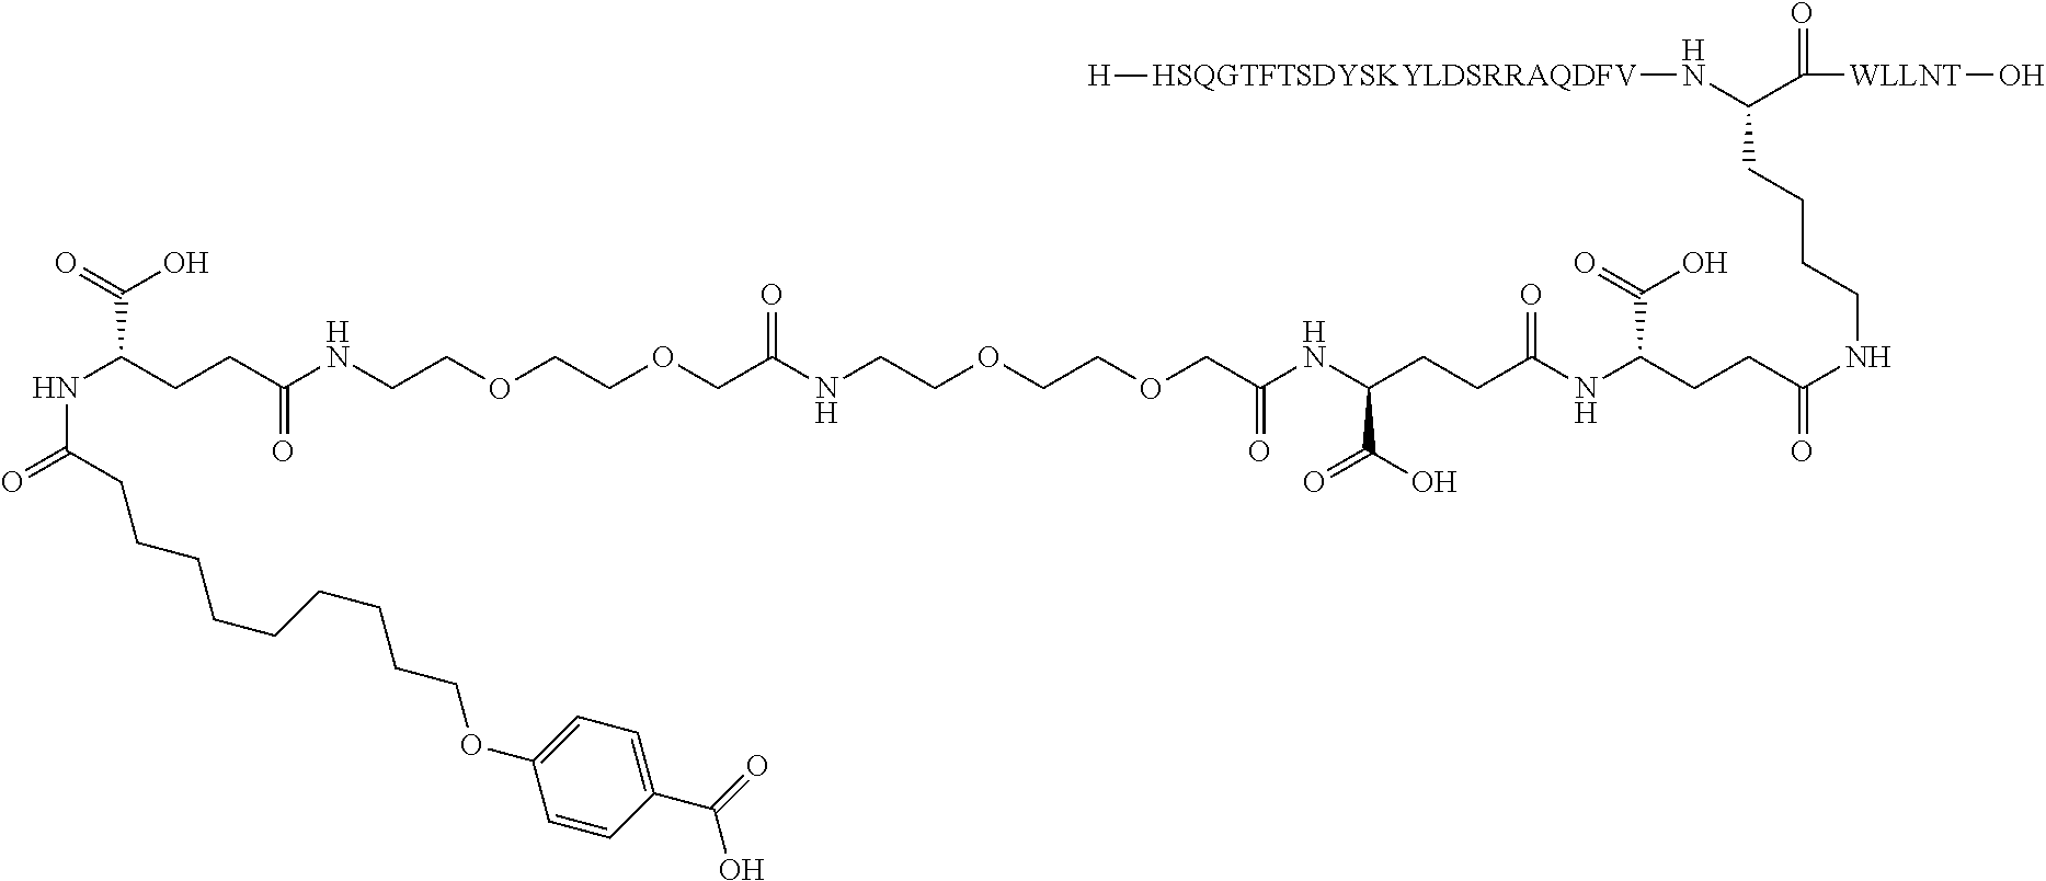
C(CCCC(N[HSQGTFTSDYSKYLDSRRAQDFV][H])C(=O)[WLLNT]O)NC(CCC(NC(CCC(NC(COCCOCCNC(COCCOCCNC(CCC(NC(CCCCCCCCCOC1=CC=C(C(=O)O)C=C1)=O)C(O)=O)=O)=O)=O)C(O)=O)=O)C(O)=O)=O
